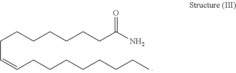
C(CCCCCCC(N)=O)C=CCCCCCCCC
